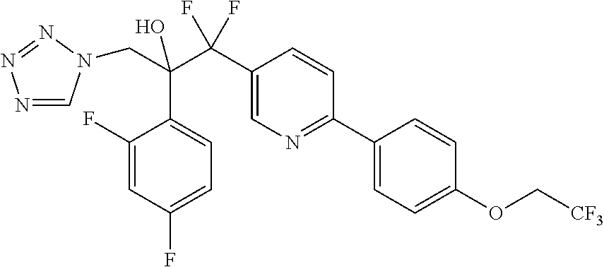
N1=CN(CC(C2=CC=C(F)C=C2F)(C(F)(F)C2=CN=C(C3=CC=C(OC[CF3])C=C3)C=C2)O)N=N1
